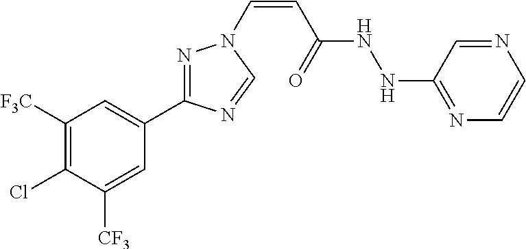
C1([F3C])=C(Cl)C([CF3])=CC(C2=NN(C=CC(NNC3=NC=CN=C3)=O)C=N2)=C1
